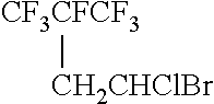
[CF3CFCF3][CH2CHClBr]
